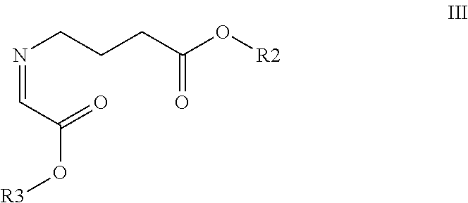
N(CCCC(O[R2])=O)=CC(O[R3])=O
